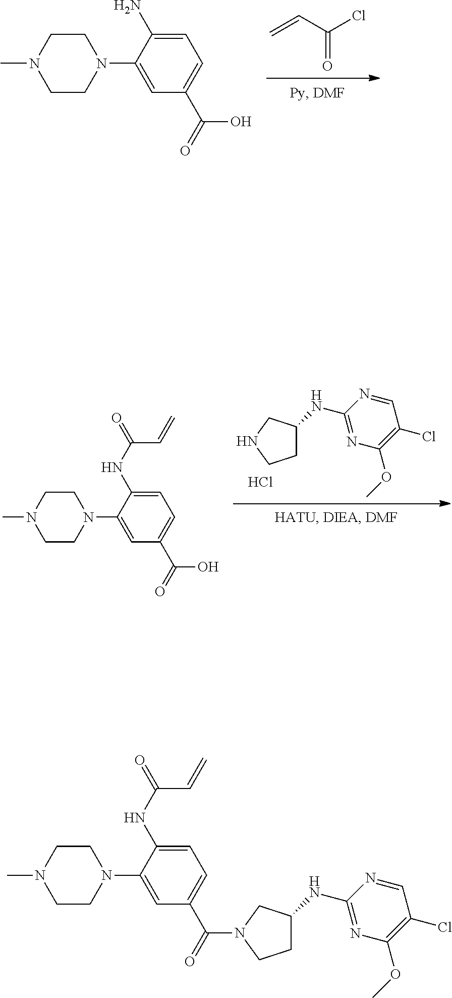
C1=C(NC(=O)C=C)C(N2CCN(C)CC2)=CC(C(=O)N2CC(NC3=NC(OC)=C(Cl)C=N3)CC2)=C1.C=CC(Cl)=O.C1=C(N)C(N2CCN(C)CC2)=CC(C(=O)O)=C1.C1(NC2CCNC2)=NC(OC)=C(Cl)C=N1.Cl.C1=C(NC(=O)C=C)C(N2CCN(C)CC2)=CC(C(=O)O)=C1
